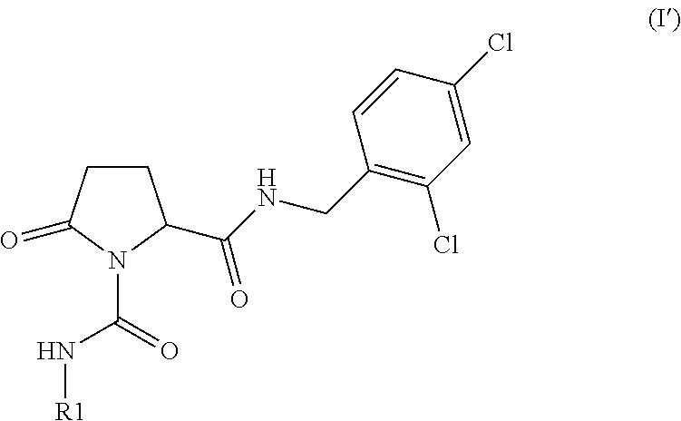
C1CC(C(NCC2=C(Cl)C=C(Cl)C=C2)=O)N(C(=O)N[R1])C1=O
